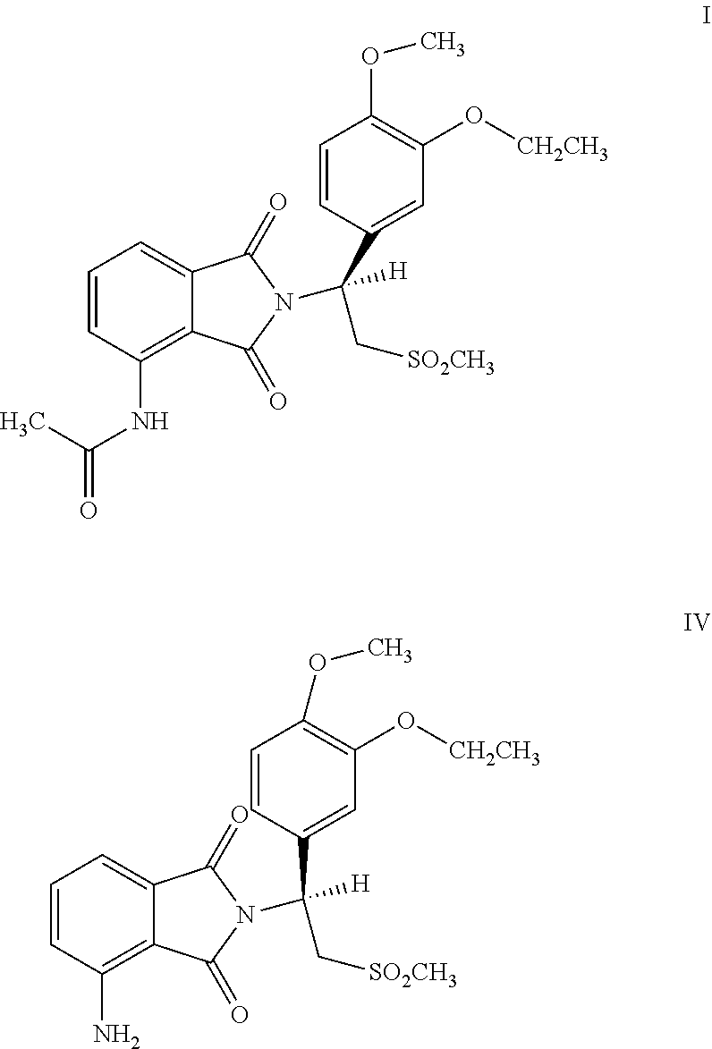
C1=CC(NC(C)=O)=C2C(=C1)C(=O)N(C(C1=CC(O[CH2CH3])=C(OC)C=C1)(C[SO2CH3])[H])C2=O.C1=CC(N)=C2C(=C1)C(=O)N(C(C[SO2CH3])([H])C1=CC(O[CH2CH3])=C(OC)C=C1)C2=O
